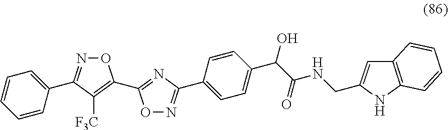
C1=CC=CC(C2=NOC(C3=NC(C4=CC=C(C(C(NCC5=CC6=C(N5)C=CC=C6)=O)O)C=C4)=NO3)=C2[F3C])=C1
